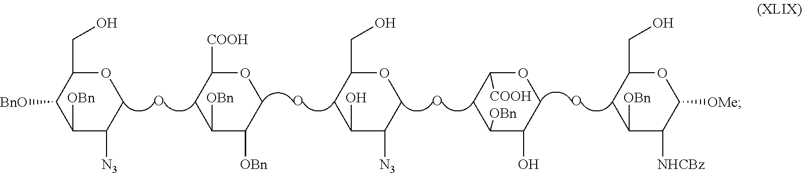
C1([OBn])C([N3])COC(CO)C1[BnO].O.C1([OBn])C([OBn])COC([COOH])C1.O.C1(O)C([N3])COC(CO)C1.O.C1([OBn])C(O)COC([COOH])C1.O.C1([OBn])C([NHCBz])C([OMe])OC(CO)C1
